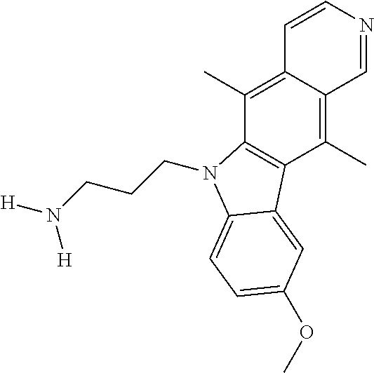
C1=NC=CC2=C(C)C3=C(C(C)=C12)C1=CC(OC)=CC=C1N3CCCN([H])[H]
